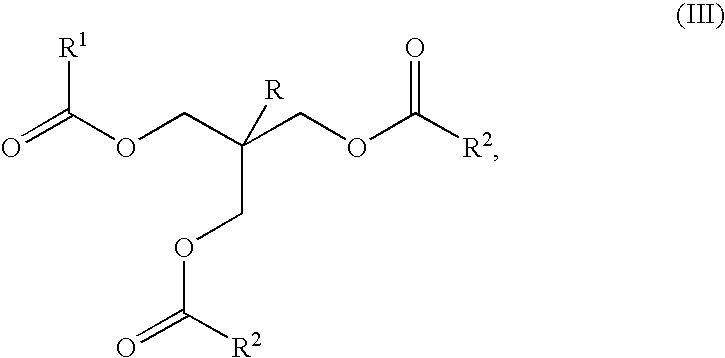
O=C(OCC(COC([R2])=O)([R])COC([R2])=O)[R1]
